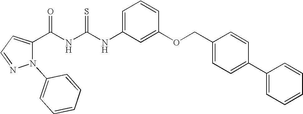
C(NC(NC1=CC=CC(OCC2=CC=C(C3=CC=CC=C3)C=C2)=C1)=S)(=O)C1=CC=NN1C1=CC=CC=C1
